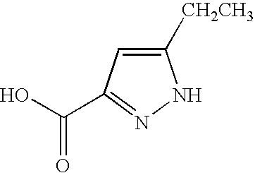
C1=C([CH2CH3])NN=C1C(O)=O
